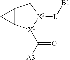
C12C([X1](C([A3])=O)[X2]([L][B1])C1)C2
